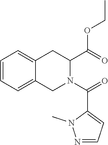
C1=CC=C2C(=C1)CC(C(OCC)=O)N(C(=O)C1=CC=NN1C)C2
